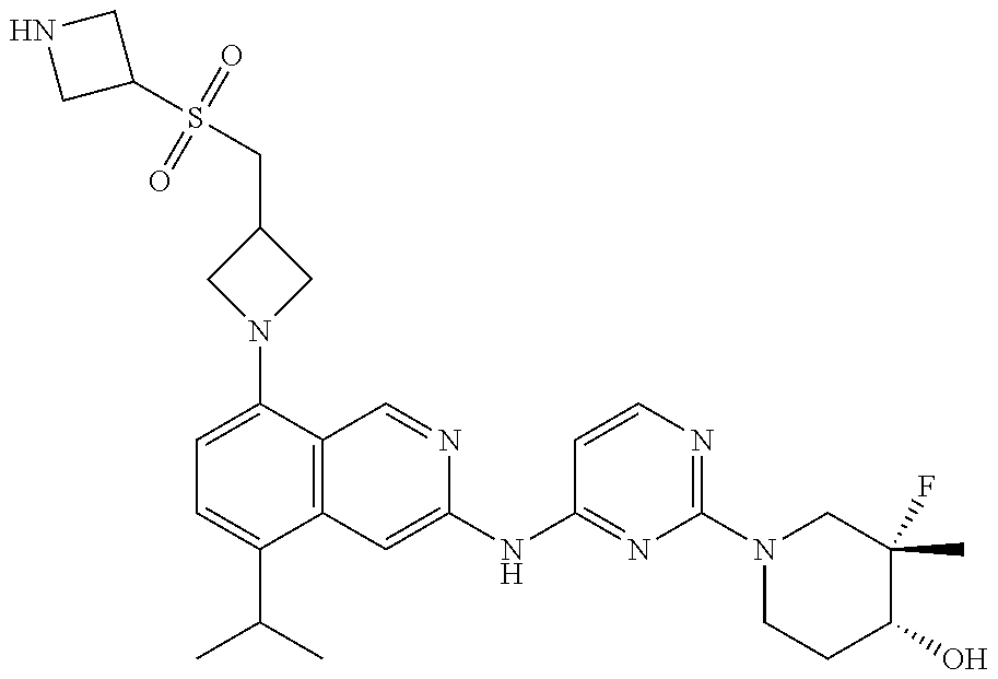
C1=C(N2CC(CS(C3CNC3)(=O)=O)C2)C2=C(C(C(C)C)=C1)C=C(NC1=NC(N3CCC(O)C(F)(C)C3)=NC=C1)N=C2
